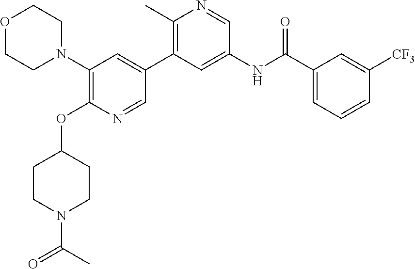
C1(N2CCOCC2)=C(OC2CCN(C(=O)C)CC2)N=CC(C2=C(C)N=CC(NC(C3=CC=CC([CF3])=C3)=O)=C2)=C1
